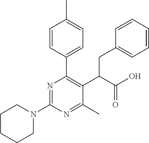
C1CCCN(C2=NC(C3=CC=C(C)C=C3)=C(C(C(O)=O)CC3=CC=CC=C3)C(C)=N2)C1
